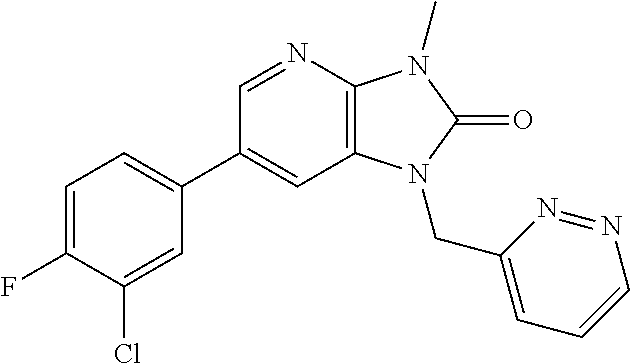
C1(C2=CC=C(F)C(Cl)=C2)=CC2=C(N=C1)N(C)C(=O)N2CC1=CC=CN=N1
